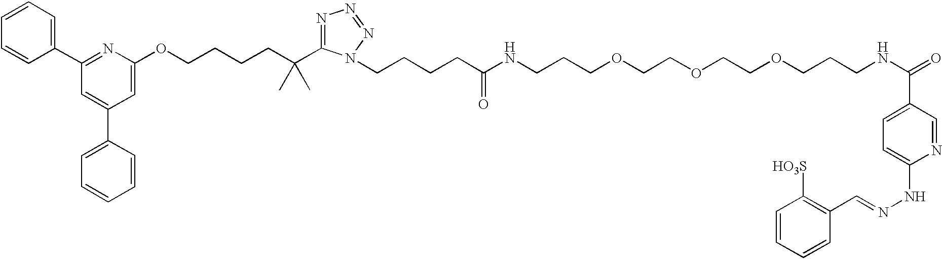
C1=CC=CC(C2=NC(OCCCCC(C)(C)C3=NN=NN3CCCCC(NCCCOCCOCCOCCCNC(=O)C3=CC=C(NN=CC4=C([HO3S])C=CC=C4)N=C3)=O)=CC(C3=CC=CC=C3)=C2)=C1
